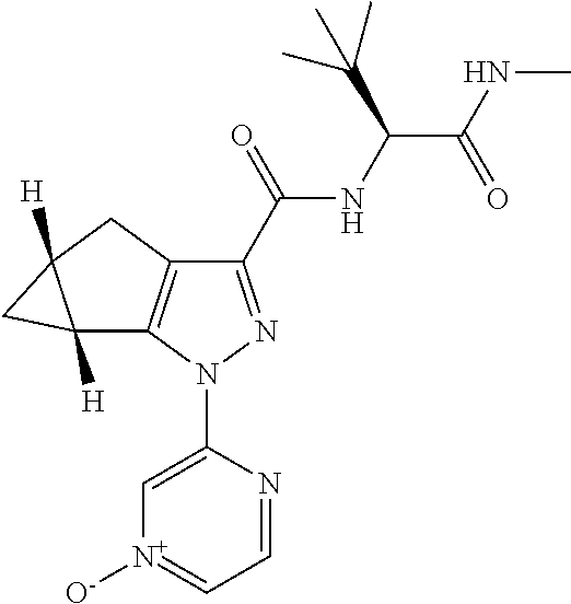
C1=NC(N2N=C(C(NC(C(C)(C)C)C(=O)NC)=O)C3=C2C2([H])C([H])(C3)C2)=C[N+]([O-])=C1
